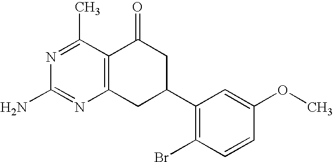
C12=C(CC(C3=C(Br)C=CC(OC)=C3)CC1=O)N=C(N)N=C2C
